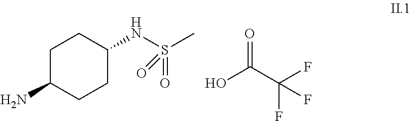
C1C(N)CCC(NS(C)(=O)=O)C1.OC(C(F)(F)F)=O
